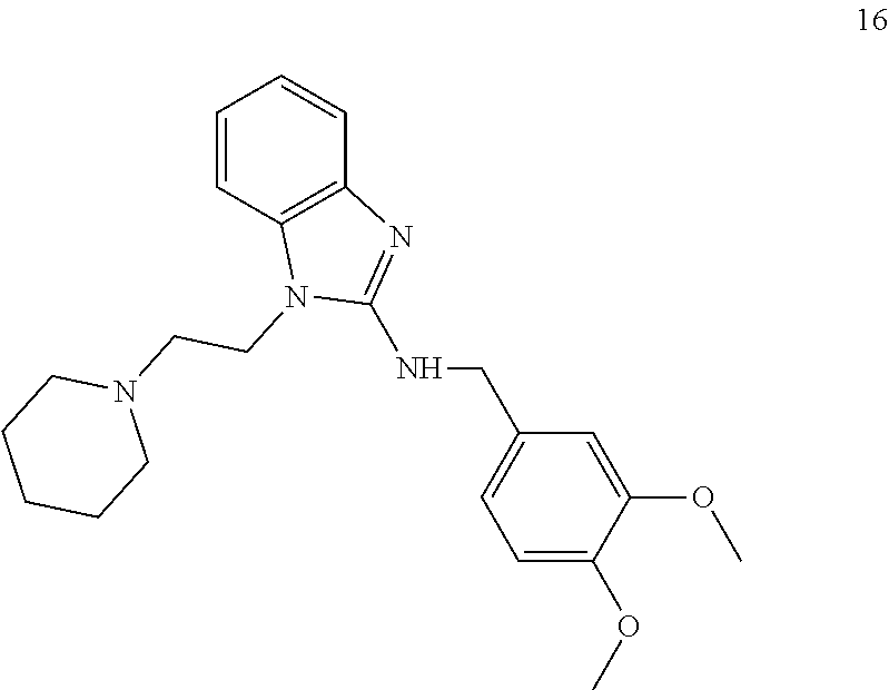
C1=C(OC)C(OC)=CC(CNC2=NC3=C(N2CCN2CCCCC2)C=CC=C3)=C1
